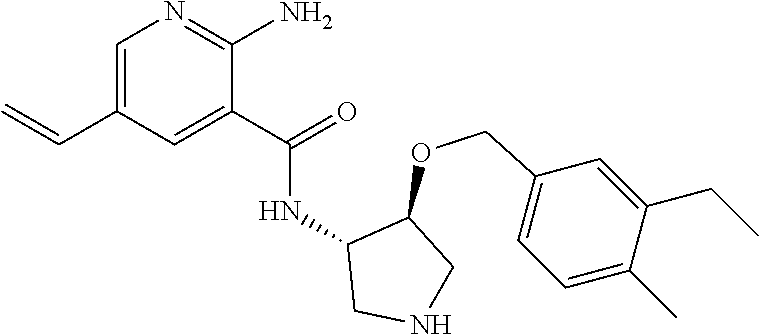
N1=C(N)C(C(=O)NC2CNCC2OCC2=CC=C(C)C(CC)=C2)=CC(C=C)=C1
